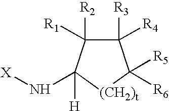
C1([R3])([R4])C([R2])([R1])C([H])(N[X])[(CH2)t]C1([R5])[R6]
